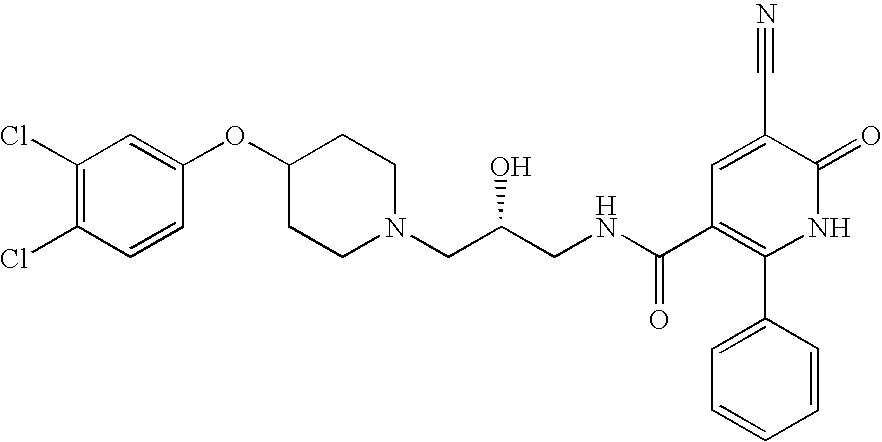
C1(Cl)=C(Cl)C=CC(OC2CCN(CC(CNC(C3=C(C4=CC=CC=C4)NC(=O)C(C#N)=C3)=O)O)CC2)=C1
